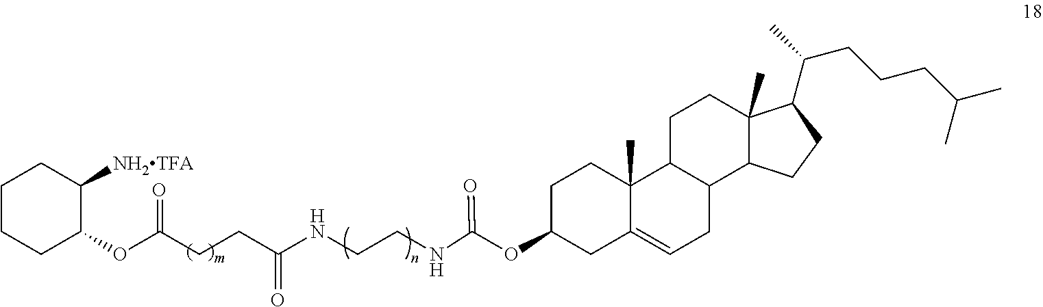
C1C(OC(NCCNC(CCC(OC2C([NH2TFA])CCCC2)=O)=O)=O)CC2=CCC3C(C2(C)C1)CCC1(C)C3CCC1C(C)CCCC(C)C
